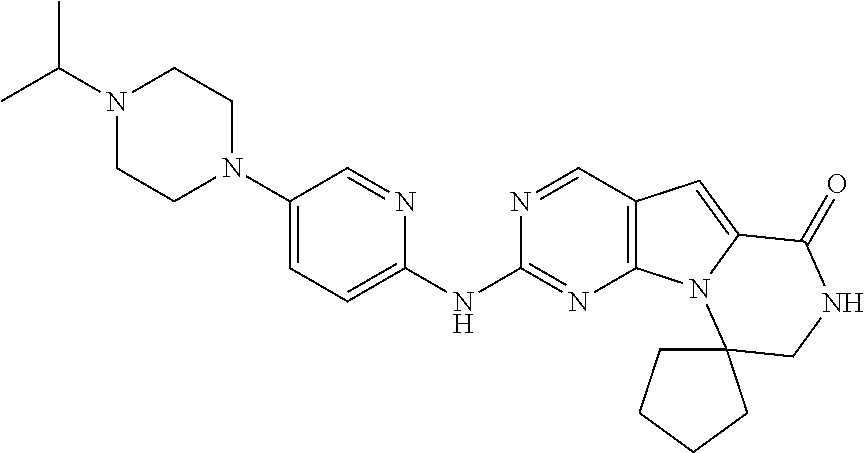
C1(N2CCN(C(C)C)CC2)=CC=C(NC2=NC3=C(C=N2)C=C2N3C3(CNC2=O)CCCC3)N=C1
